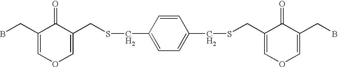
BCC1=COC=C(CSCC2=CC=C(CSCC3=COC=C(CB)C3=O)C=C2)C1=O
